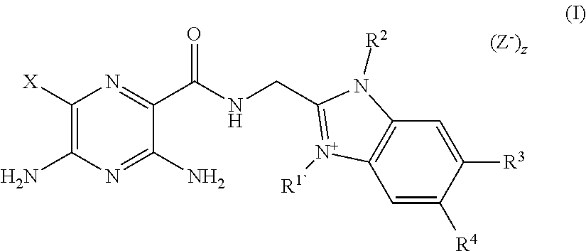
C1([X])=C(N)N=C(N)C(C(NCC2=[N+]([R1`])C3=C(C=C([R3])C([R4])=C3)N2[R2])=O)=N1
